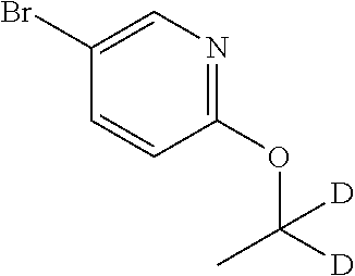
C1(Br)=CN=C(OC([D])(C)[D])C=C1
